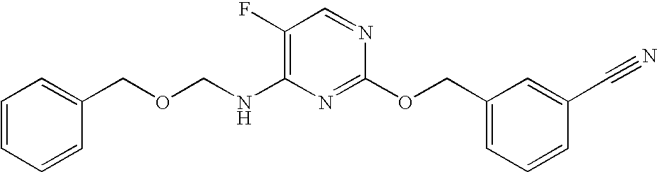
N1=CC(F)=C(NCOCC2=CC=CC=C2)N=C1OCC1=CC=CC(C#N)=C1
